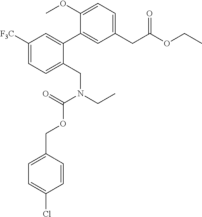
C1(CC(OCC)=O)=CC=C(OC)C(C2=CC([F3C])=CC=C2CN(CC)C(=O)OCC2=CC=C(Cl)C=C2)=C1
